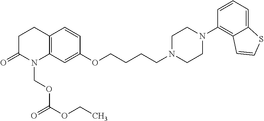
C12=C(C=C(OCCCCN3CCN(C4=C5C(=CC=C4)SC=C5)CC3)C=C1)N(COC(=O)OCC)C(=O)CC2
